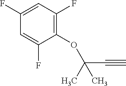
C1(OC(C#C)(C)C)=C(F)C=C(F)C=C1F
